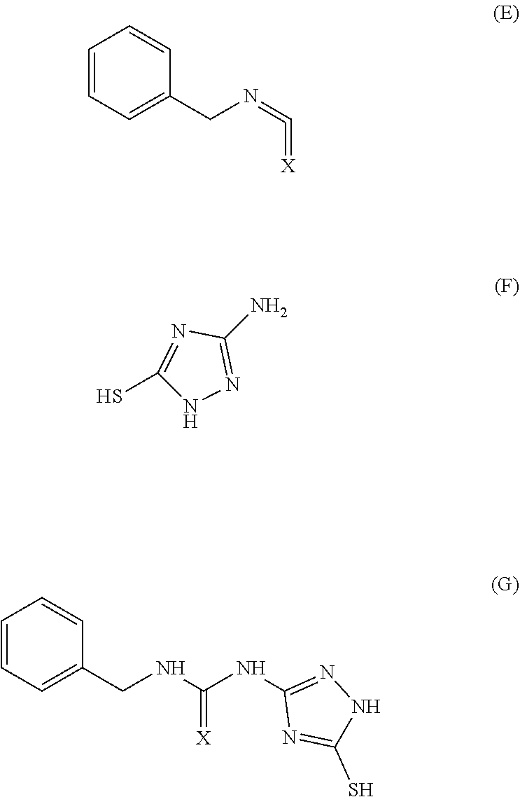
C1=CC=C(CN=C=[X])C=C1.C1(N)=NNC(S)=N1.C1=CC=C(CNC(=[X])NC2=NNC(S)=N2)C=C1
